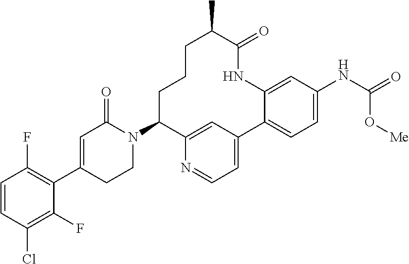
C1=CC(Cl)=C(F)C(C2=CC(=O)N(C3CCCC(C)C(=O)NC4=CC(NC(=O)O[Me])=CC=C4C4=CC=NC3=C4)CC2)=C1F
